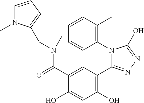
N(C(C1=CC(C2=NN=C(O)N2C2=C(C)C=CC=C2)=C(O)C=C1O)=O)(C)CC1=CC=CN1C
